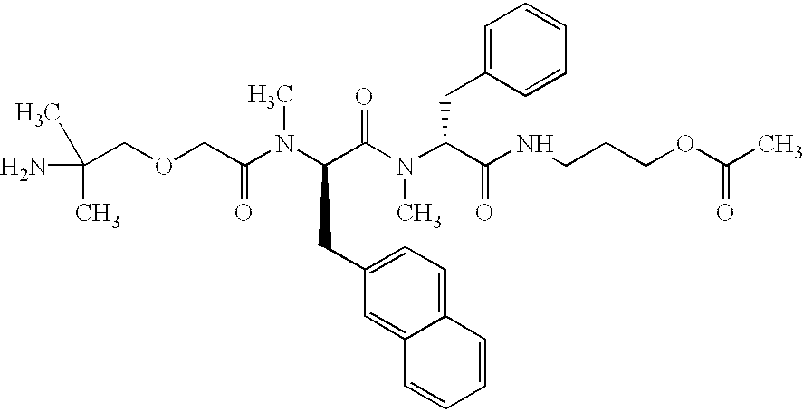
C(COCC(N(C(C(N(C(C(NCCCOC(C)=O)=O)CC1=CC=CC=C1)C)=O)CC1=CC=C2C(=C1)C=CC=C2)C)=O)(N)(C)C
